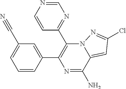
C1=CC(C2=C(C3=NC=NC=C3)N3C(=CC(Cl)=N3)C(N)=N2)=CC(C#N)=C1
